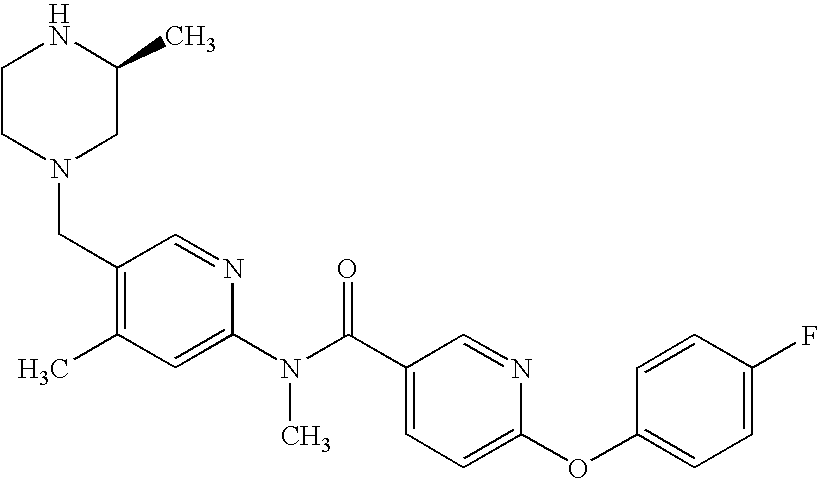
C1(CN2CC(C)NCC2)=C(C)C=C(N(C(C2=CC=C(OC3=CC=C(F)C=C3)N=C2)=O)C)N=C1
